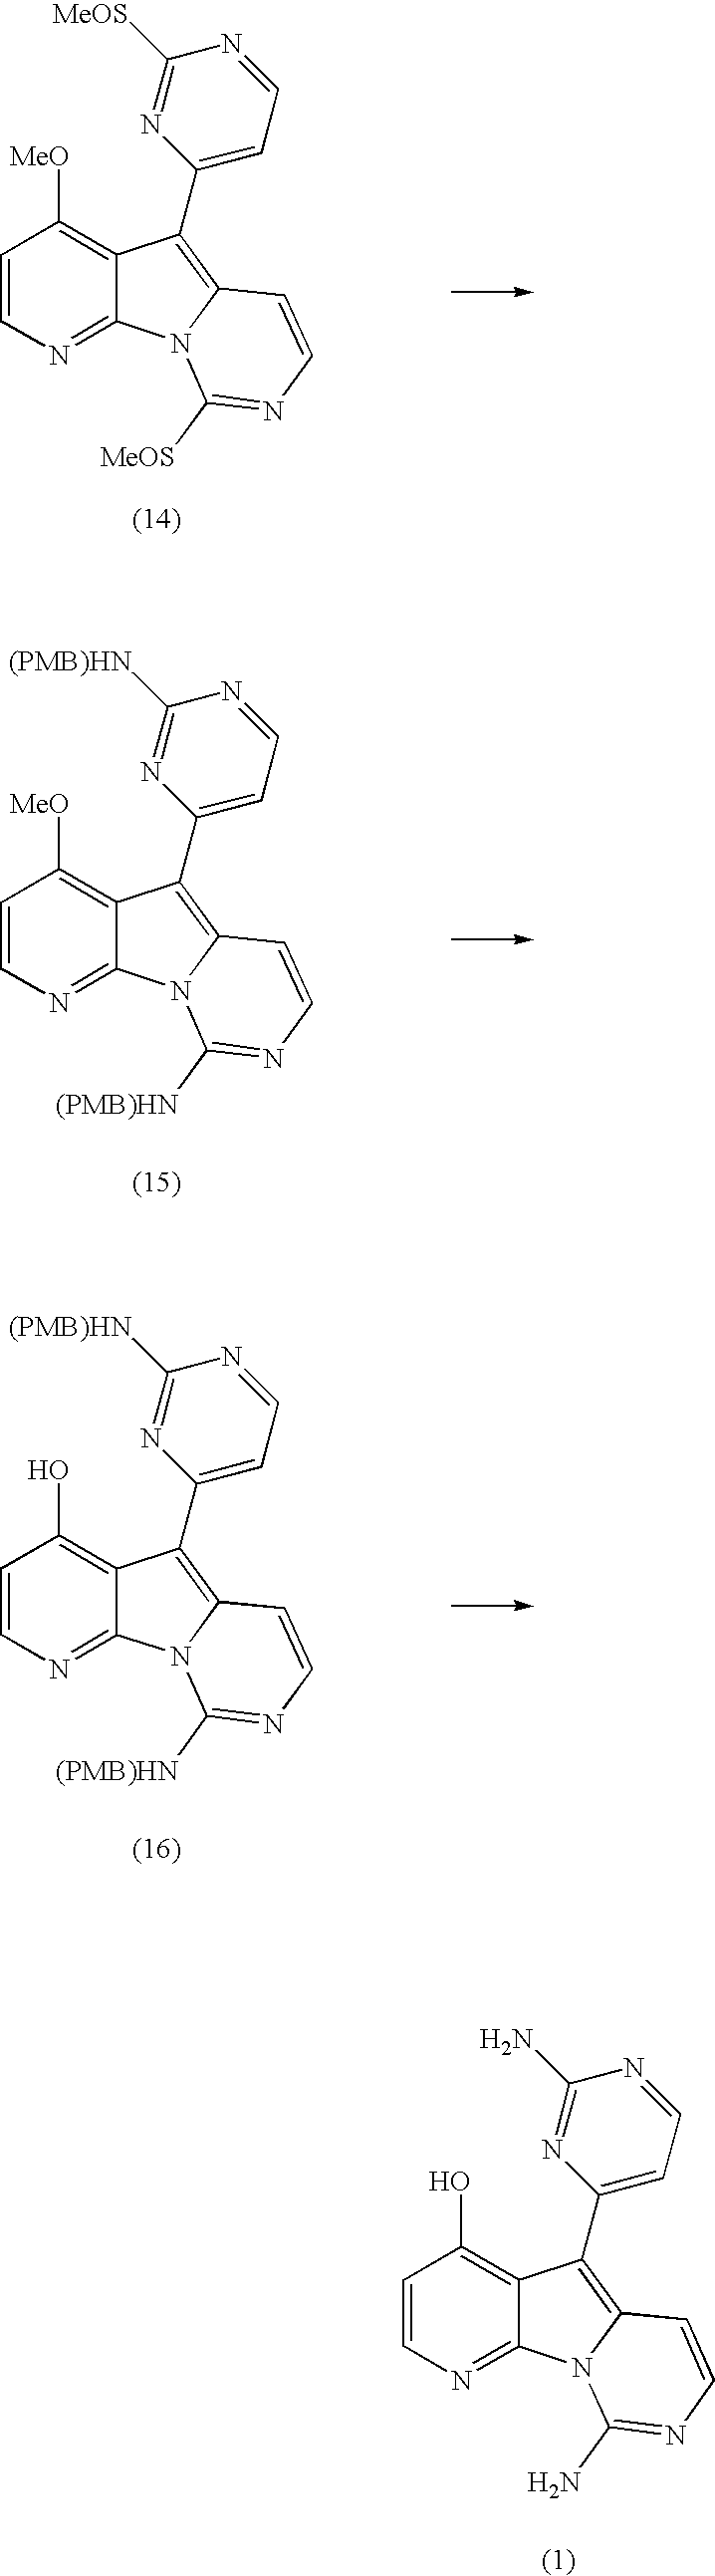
C1=CN=C2C(=C1[MeO])C(C1=CC=NC([MeOS])=N1)=C1N2C([MeOS])=NC=C1.C1=CN=C2C(=C1[MeO])C(C1=CC=NC([(PMB)HN])=N1)=C1N2C([(PMB)HN])=NC=C1.C1=CN=C2C(=C1O)C(C1=CC=NC([(PMB)HN])=N1)=C1N2C([(PMB)HN])=NC=C1.C1=CN=C2C(=C1O)C(C1=CC=NC(N)=N1)=C1N2C(N)=NC=C1
